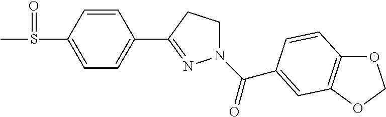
C1=CC(S(=O)C)=CC=C1C1=NN(C(=O)C2=CC3=C(OCO3)C=C2)CC1
